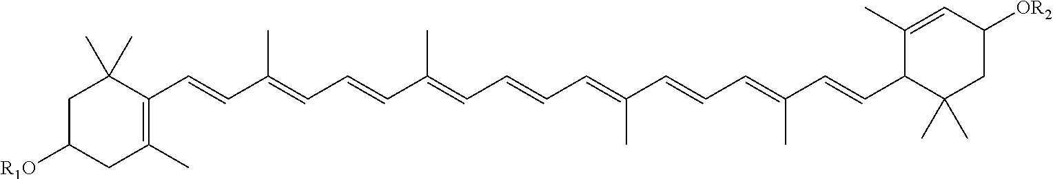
C1C(C)(C)C(C=CC(=CC=CC(=CC=CC=C(C=CC=C(C=CC2C(C)(C)CC([OR2])C=C2C)C)C)C)C)=C(C)CC1[R1O]
